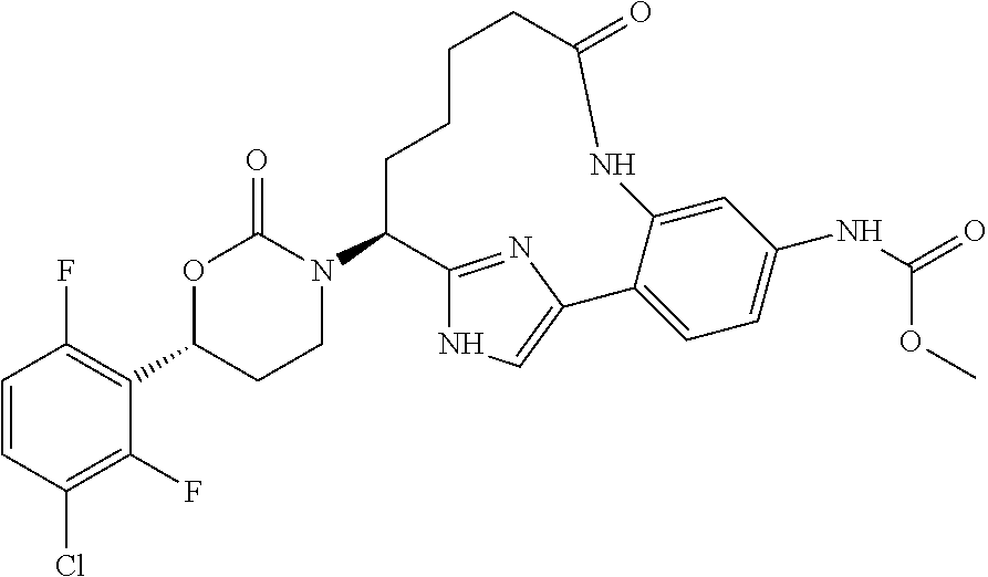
C1=CC(Cl)=C(F)C(C2CCN(C3C4=NC(=CN4)C4=CC=C(NC(=O)OC)C=C4NC(=O)CCCC3)C(=O)O2)=C1F
